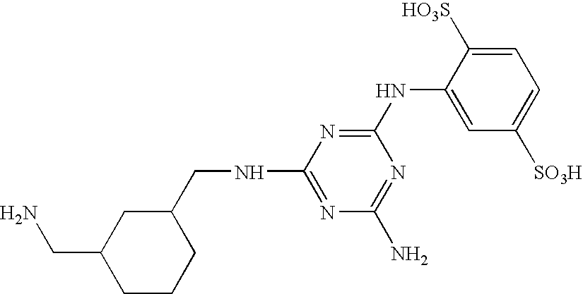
N(C1=NC(NCC2CC(CN)CCC2)=NC(N)=N1)C1=CC([SO3H])=CC=C1[HO3S]
